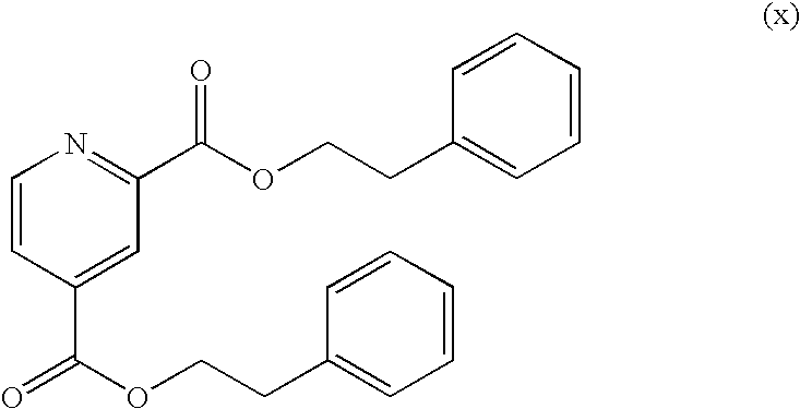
C1=CC(C(OCCC2=CC=CC=C2)=O)=CC(C(OCCC2=CC=CC=C2)=O)=N1
